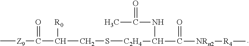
C[Z9]C(=O)C([R0])CS[C2H4]C(NC(=O)C)C(=O)[NRn2][R4]C
